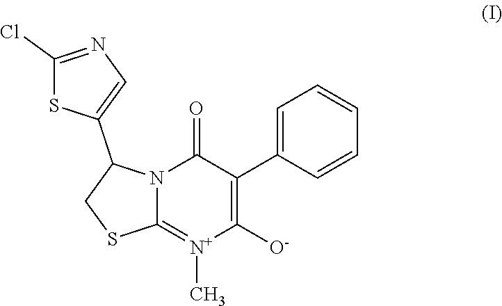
ClC1=NC=C(C2CSC3=[N+](C)C([O-])=C(C4=CC=CC=C4)C(=O)N23)S1
